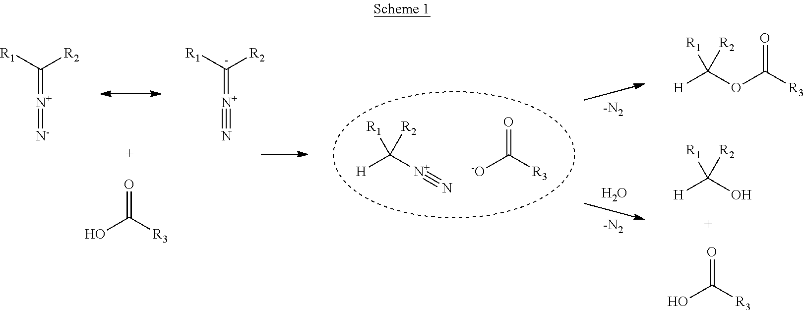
C(=[N+]=[N-])([R1])[R2].[C-](=[N+]#N)([R1])[R2].O=C([R3])O.[H]C([N+]#N)([R1])[R2].[-O]C([R3])=O.[H]C(OC([R3])=O)([R1])[R2].[-N2].[H]C(O)([R1])[R2].OC([R3])=O.[-N2].O
